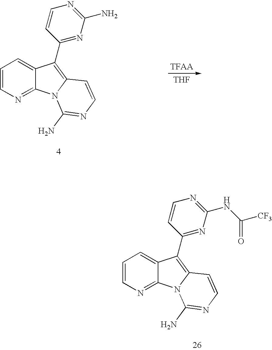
C1=CN=C2C(=C1)C(C1=NC(N)=NC=C1)=C1N2C(N)=NC=C1.[TFAA].[THF].C1=CN=C2C(=C1)C(C1=NC(NC([CF3])=O)=NC=C1)=C1N2C(N)=NC=C1
